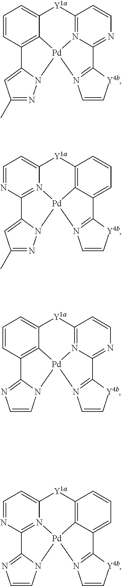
C1=CC2=C3C(=C1)[Y1a]C1=N4C(=NC=C1)C1=N([Pd]34N3C2=CC(C)=N3)C=C[Y4b]1.C1=NC2=N3C(=C1)[Y1a]C1=C4C(=CC=C1)C1=N([Pd]34N3C2=CC(C)=N3)C=C[Y4b]1.C1=CC2=C3C(=C1)[Y1a]C1=N4C(=NC=C1)C1=N([Pd]34N3C2=NC=C3)C=C[Y4b]1.C1=NC2=N3C(=C1)[Y1a]C1=C4C(=CC=C1)C1=N([Pd]34N3C2=NC=C3)C=C[Y4b]1
